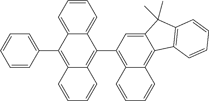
C1=CC=C(C2=C3C(=C(C4=C5C(=C6C(=C4)C(C)(C)C4=C6C=CC=C4)C=CC=C5)C4=CC=CC=C24)C=CC=C3)C=C1
